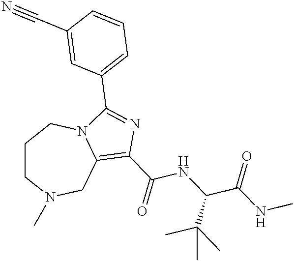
C1CN(C)CC2=C(C(=O)NC(C(NC)=O)C(C)(C)C)N=C(C3=CC=CC(C#N)=C3)N2C1
